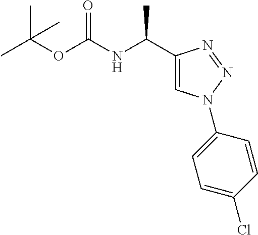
C1=C(Cl)C=CC(N2C=C(C(NC(OC(C)(C)C)=O)C)N=N2)=C1
